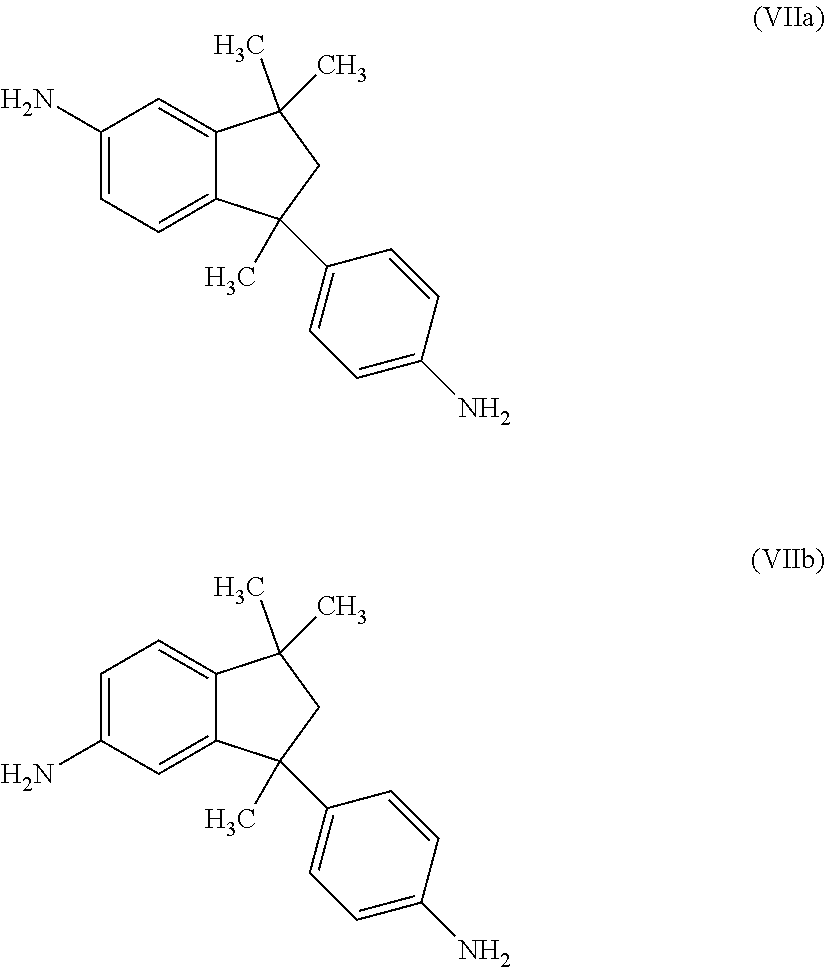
C12=CC=C(N)C=C1C(C)(C)CC2(C)C1=CC=C(N)C=C1.C12=CC(N)=CC=C1C(C)(C)CC2(C)C1=CC=C(N)C=C1
